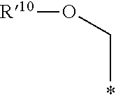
C(C)O[R10]
